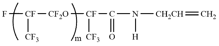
F[CF]([CF3])[CF2O][CF]([CF3])C(=O)N([H])[CH2CH]=C
